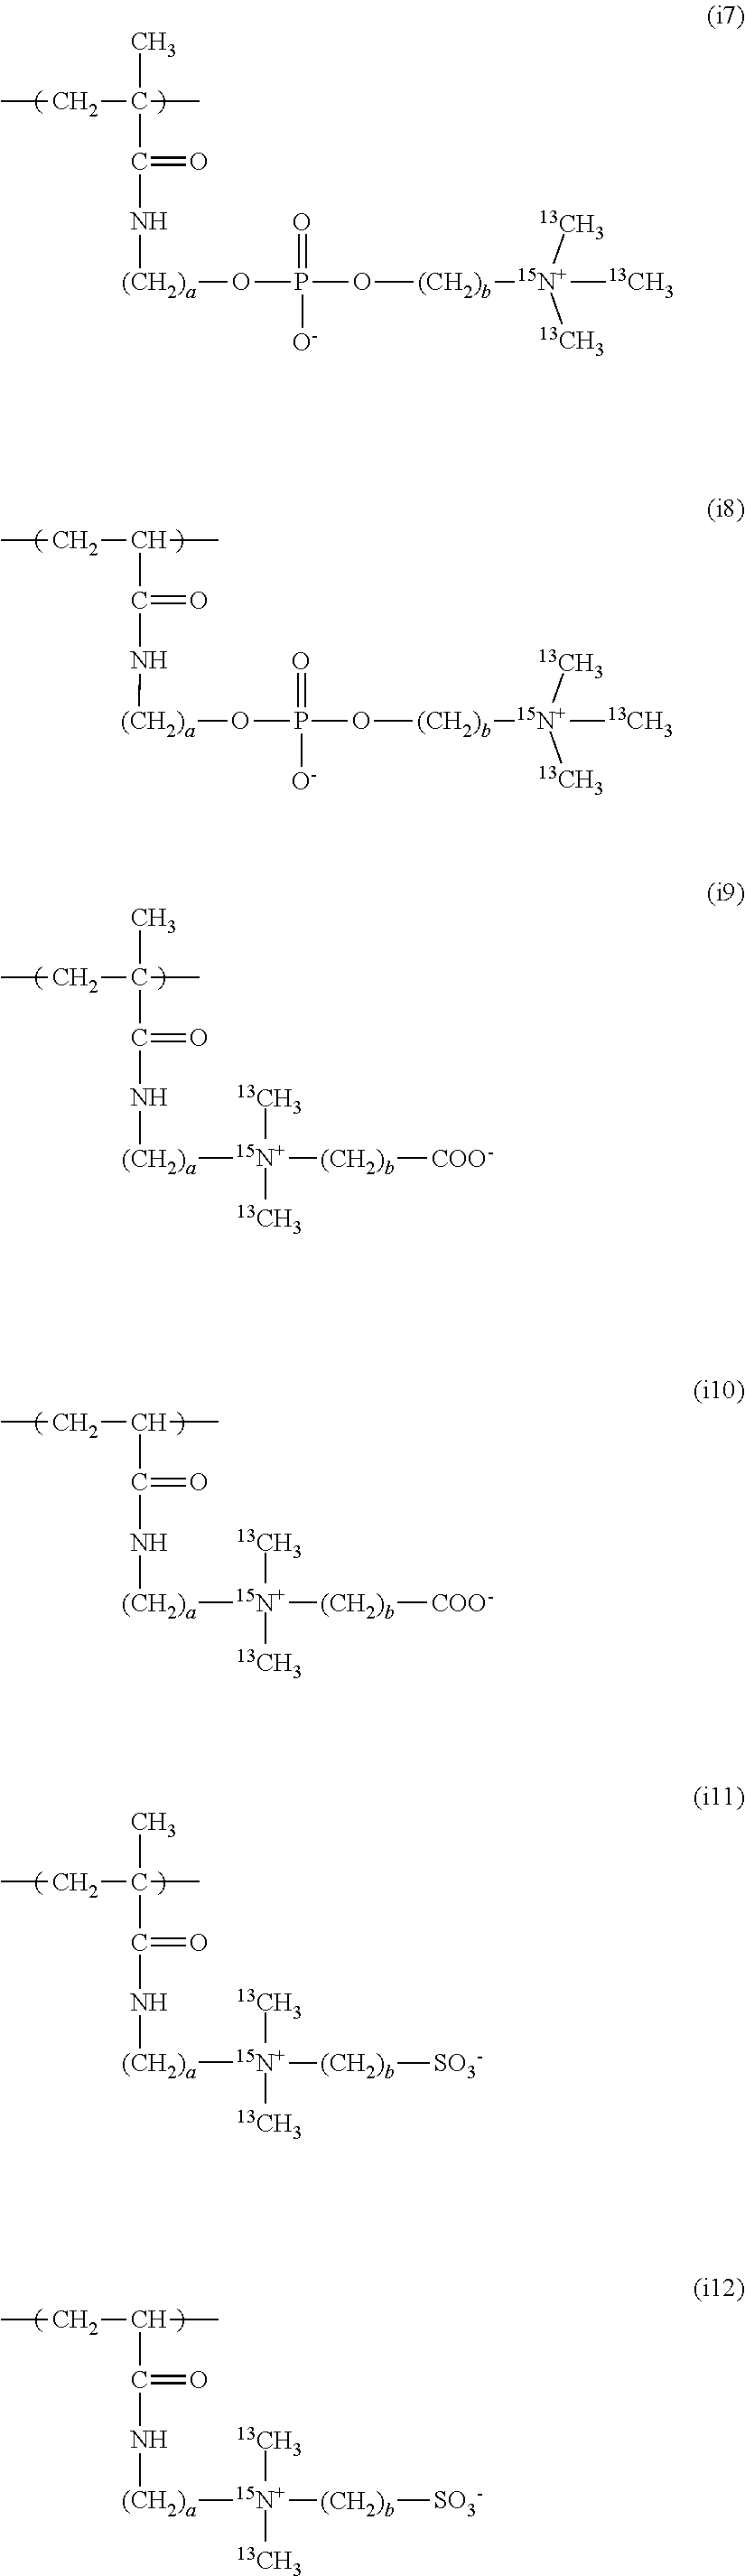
CCC(C)(C)C(=O)N[(CH2)a]OP(=O)(O[(CH2)b][15N+]([13CH3])([13CH3])[13CH3])[O-].CCC(C(=O)N[(CH2)a]OP(=O)(O[(CH2)b][15N+]([13CH3])([13CH3])[13CH3])[O-])C.CCC(C)(C(=O)N[(CH2)a][15N+]([13CH3])([13CH3])[(CH2)b][COO-])C.CCC(C(=O)N[(CH2)a][15N+]([13CH3])([13CH3])[(CH2)b][COO-])C.CCC(C)(C(=O)N[(CH2)a][15N+]([13CH3])([13CH3])[(CH2)b][SO3-])C.CCC(C(=O)N[(CH2)a][15N+]([13CH3])([13CH3])[(CH2)b][SO3-])C
